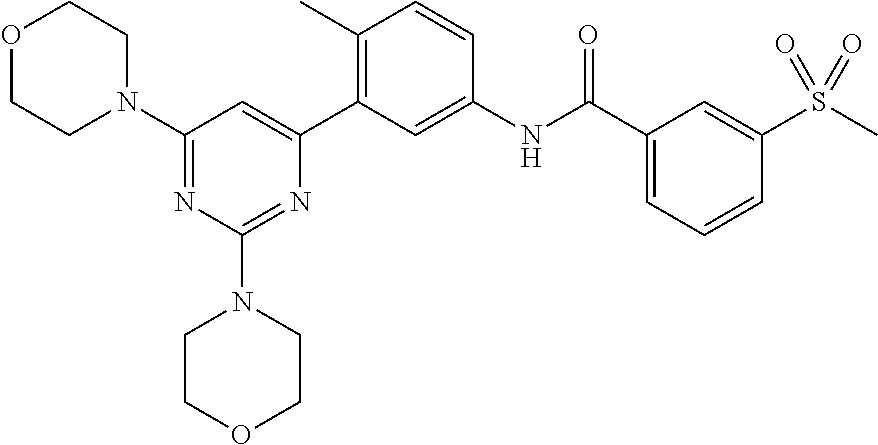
C1(N2CCOCC2)=NC(N2CCOCC2)=NC(C2=C(C)C=CC(NC(C3=CC=CC(S(C)(=O)=O)=C3)=O)=C2)=C1
